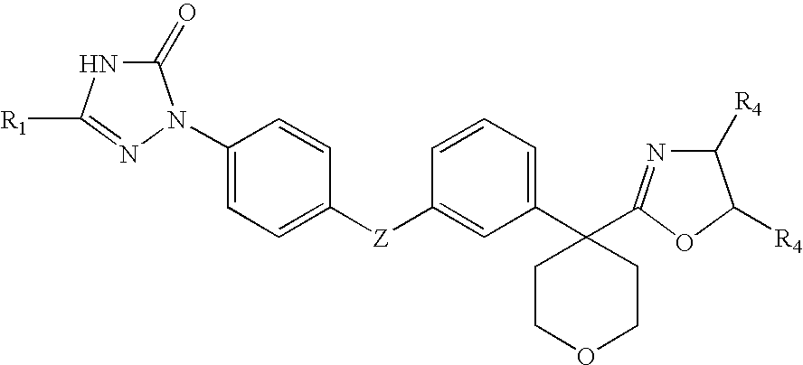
C1(=O)NC([R1])=NN1C1=CC=C([Z]C2=CC(C3(C4=NC([R4])C([R4])O4)CCOCC3)=CC=C2)C=C1
